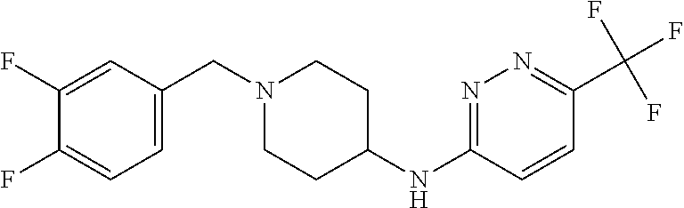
C1=C(CN2CCC(NC3=NN=C(C(F)(F)F)C=C3)CC2)C=C(F)C(F)=C1
